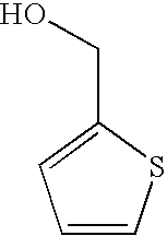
C1=CSC(CO)=C1
